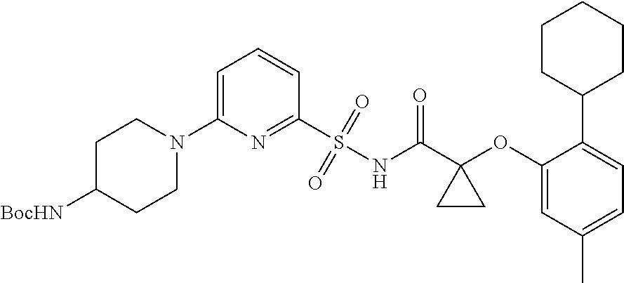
C1(N2CCC([BocHN])CC2)=CC=CC(S(=O)(=O)NC(C2(OC3=CC(C)=CC=C3C3CCCCC3)CC2)=O)=N1
